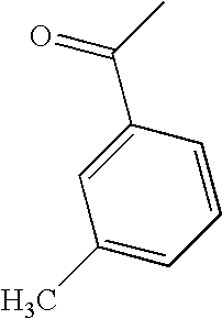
C(C1=CC(C)=CC=C1)(C)=O
